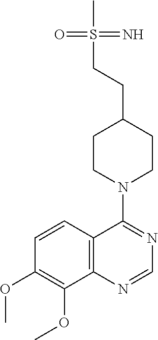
C12=C(C=CC(OC)=C1OC)C(N1CCC(CCS(C)(=N)=O)CC1)=NC=N2
